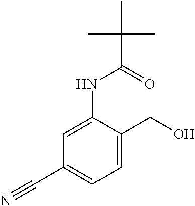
C1=C(NC(C(C)(C)C)=O)C(CO)=CC=C1C#N
